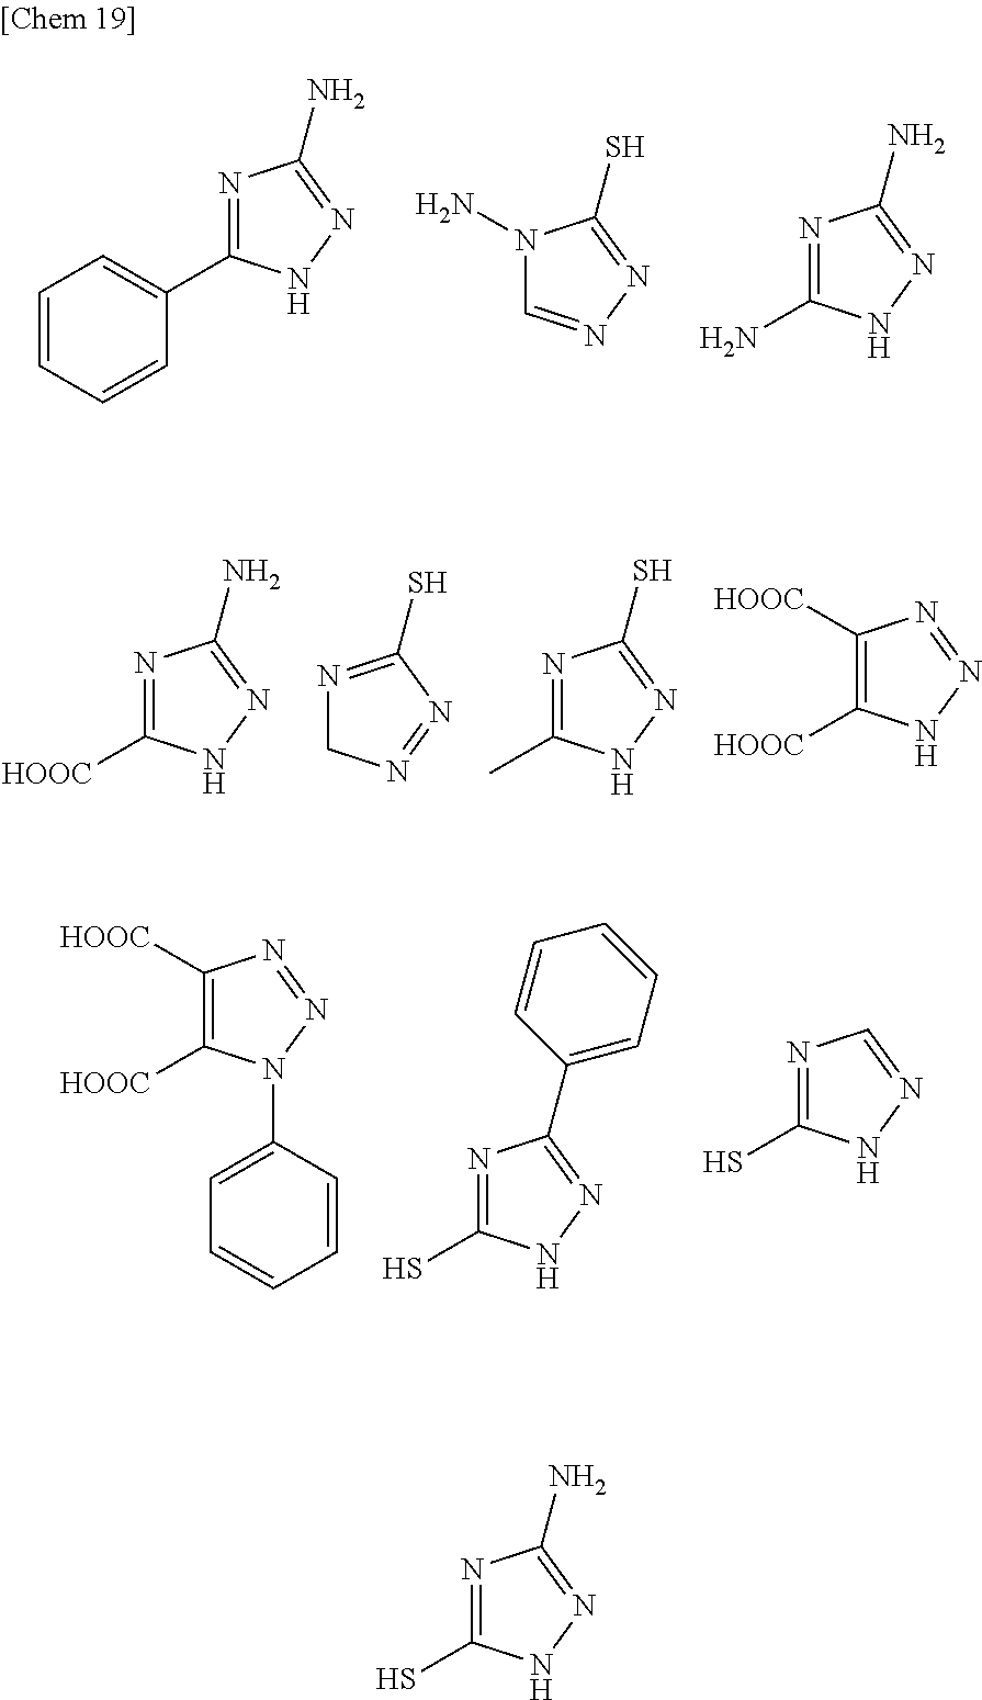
N1=C([HOOC])NN=C1N.N1=C(S)N=NC1.N1=C(C)NN=C1S.C1([HOOC])=C([HOOC])NN=N1.C1([HOOC])=C([HOOC])N(C2=CC=CC=C2)N=N1.N1=C(S)NN=C1C1=CC=CC=C1.N1=C(S)NN=C1.N1=C(C2=CC=CC=C2)NN=C1N.N1(N)C=NN=C1S.N1=C(N)NN=C1N.N1=C(S)NN=C1N
